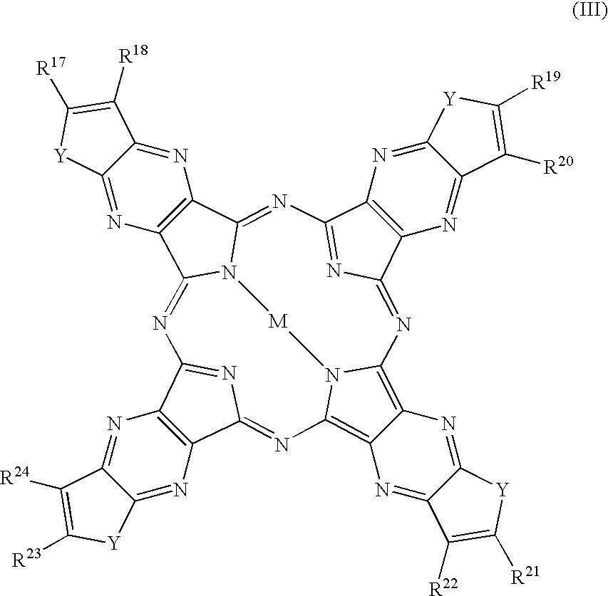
C12=C(C3=NC4=NC(=NC5=C6C(=C7N5[M]N3C1=NC1=NC(=N7)C3=C1N=C1C(=N3)C([R20])=C([R19])[Y]1)N=C1C(=N6)C([R22])=C([R21])[Y]1)C1=C4N=C3C(=N1)[Y]C([R23])=C3[R24])N=C1C(=N2)C([R18])=C([R17])[Y]1
